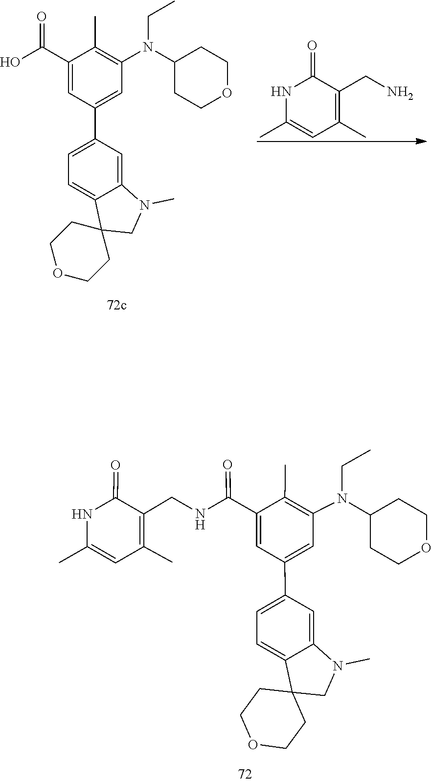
N(CC)(C1=C(C)C(C(NCC2=C(C)C=C(C)NC2=O)=O)=CC(C2=CC=C3C4(CCOCC4)CN(C)C3=C2)=C1)C1CCOCC1.N(CC)(C1CCOCC1)C1=C(C)C(C(O)=O)=CC(C2=CC=C3C(=C2)N(C)CC32CCOCC2)=C1.N1C(C)=CC(C)=C(CN)C1=O
